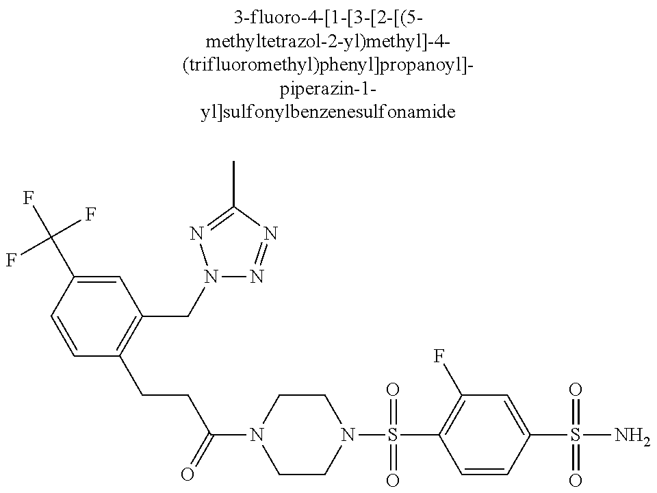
C1=CC(C(F)(F)F)=CC(CN2N=NC(C)=N2)=C1CCC(N1CCN(S(=O)(=O)C2=C(F)C=C(S(=O)(=O)N)C=C2)CC1)=O
